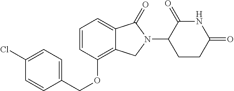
C(OC1=C2C(=CC=C1)C(=O)N(C1C(=O)NC(=O)CC1)C2)C1=CC=C(Cl)C=C1
